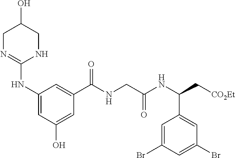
C1(C(NC(CNC(C2=CC(NC3=NCC(O)CN3)=CC(O)=C2)=O)=O)C[CO2Et])=CC(Br)=CC(Br)=C1
